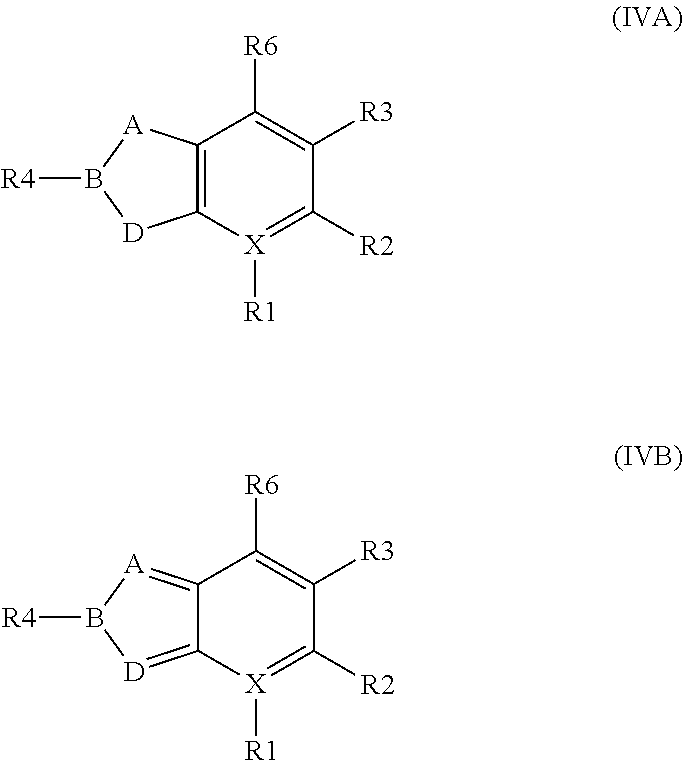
C12=C([X]([R1])=C([R2])C([R3])=C1[R6])[D]B([R4])[A]2.C12=[A]B([R4])[D]=C1[X]([R1])=C([R2])C([R3])=C2[R6]
